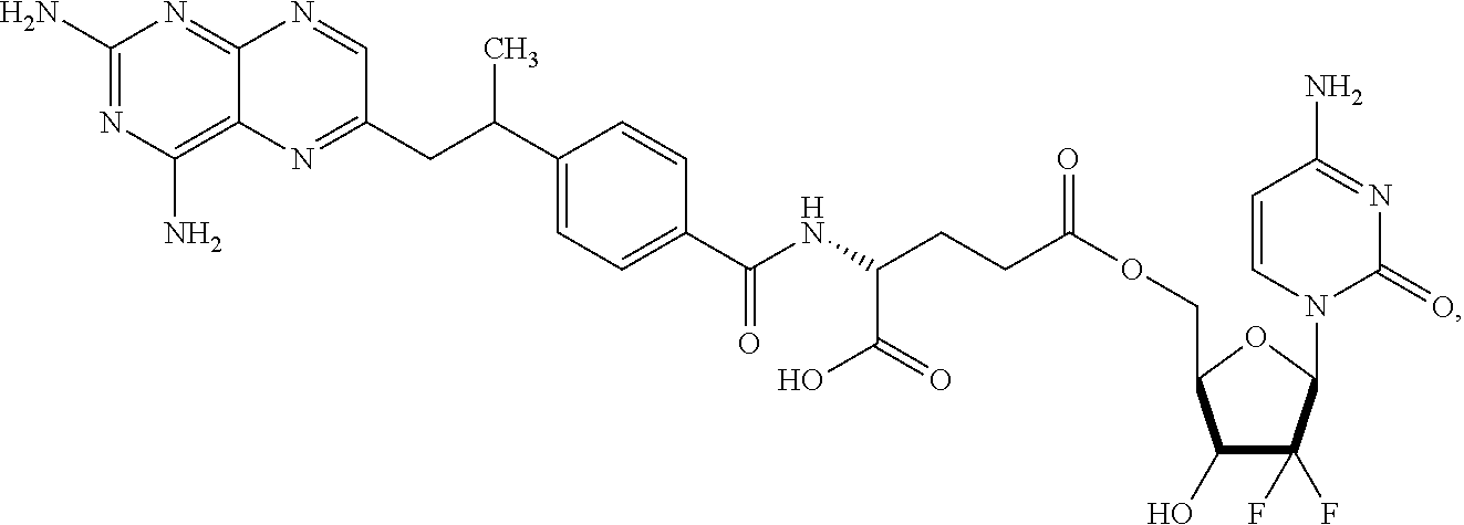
C1(N)=NC(N)=C2C(=N1)N=CC(CC(C1=CC=C(C(NC(C(=O)O)CCC(OCC3C(O)C(F)(F)C(N4C(=O)N=C(N)C=C4)O3)=O)=O)C=C1)C)=N2
